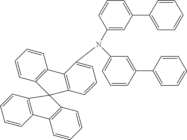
C1(N(C2=CC=CC3=C2C2=C(C=CC=C2)C32C3=C(C=CC=C3)C3=C2C=CC=C3)C2=CC(C3=CC=CC=C3)=CC=C2)=CC=CC(C2=CC=CC=C2)=C1
